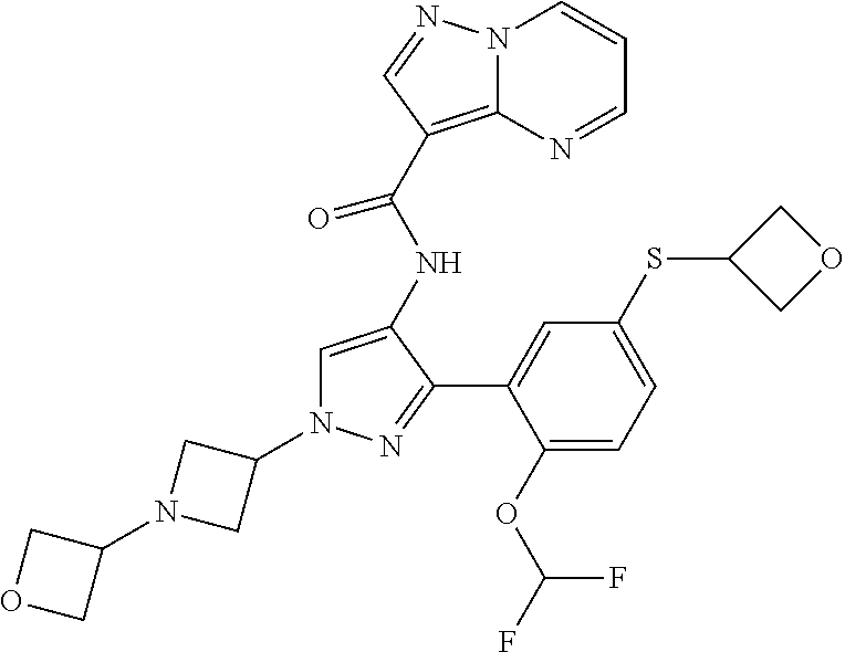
C1(N2C=C(NC(C3=C4N(C=CC=N4)N=C3)=O)C(C3=CC(SC4COC4)=CC=C3OC(F)F)=N2)CN(C2COC2)C1
